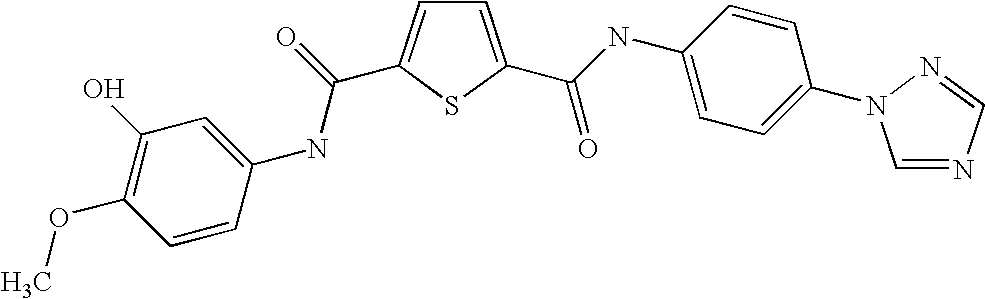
C1=C(C(=O)NC2=CC=C(N3C=NC=N3)C=C2)SC(C(=O)NC2=CC(O)=C(OC)C=C2)=C1
